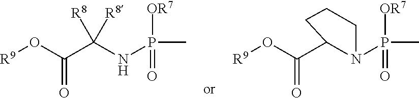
[R9]OC(C(NP(C)([OR7])=O)([R8])[R8])=O.[R9]OC(C1N(P(C)([OR7])=O)CCC1)=O
